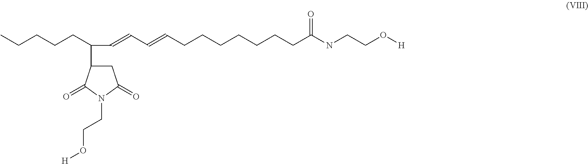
C(=CC=CCCCCCCCC(NCCO[H])=O)C(CCCCC)C1CC(=O)N(CCO[H])C1=O
